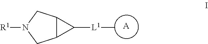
C12C(CN([R1])C1)C2[L1]C.[A]
